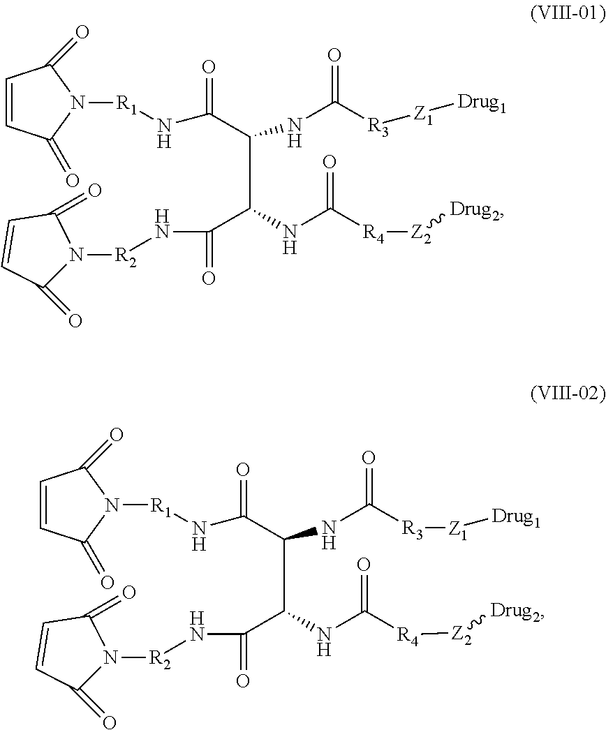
C1=CC(=O)N([R1]NC(C(C(C(N[R2]N2C(=O)C=CC2=O)=O)NC([R4][Z2][Drug2])=O)NC(=O)[R3][Z1][Drug1])=O)C1=O.C1=CC(=O)N([R1]NC(C(C(C(N[R2]N2C(=O)C=CC2=O)=O)NC(=O)[R4][Z2][Drug2])NC(=O)[R3][Z1][Drug1])=O)C1=O
